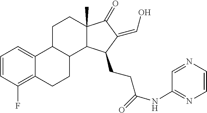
C12(C)C(=O)C(=CO)C(CCC(=O)NC3=NC=CN=C3)C1C1C(C3=CC=CC(F)=C3CC1)CC2
